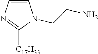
C(CN1C=CN=C1[C17H33])N
